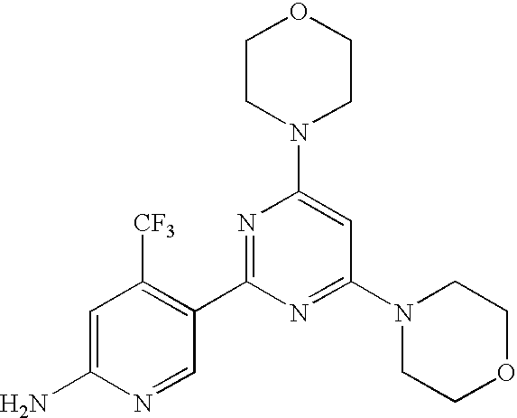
N1(C2=CC(N3CCOCC3)=NC(C3=C([CF3])C=C(N)N=C3)=N2)CCOCC1
